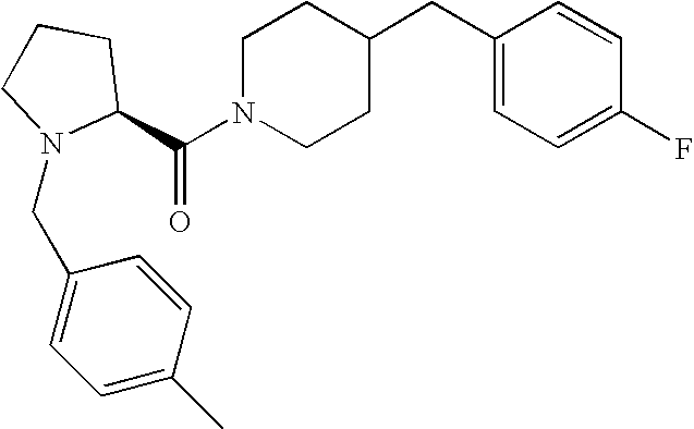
C(N1CCC(CC2=CC=C(F)C=C2)CC1)(=O)C1CCCN1CC1=CC=C(C)C=C1
